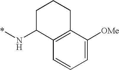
C1C(N*)C2=C(CC1)C([OMe])=CC=C2
